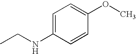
C1=C(NCC)C=CC(OC)=C1
